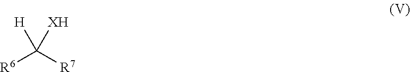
[R6]C([R7])([H])[XH]
